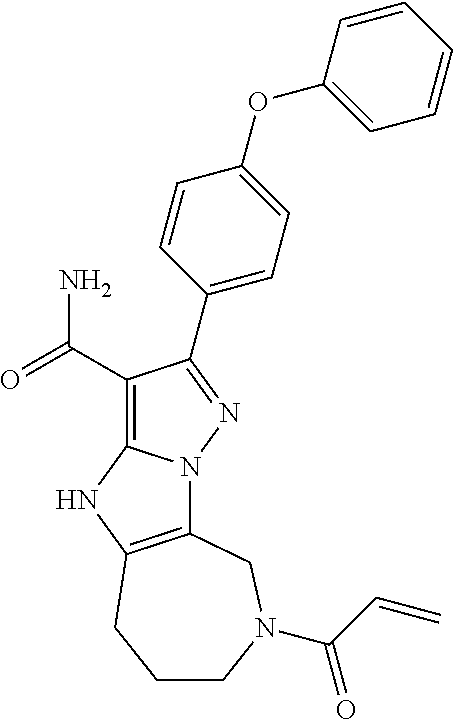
C1(C(N)=O)=C2N(N=C1C1=CC=C(OC3=CC=CC=C3)C=C1)C1=C(N2)CCCN(C(C=C)=O)C1
